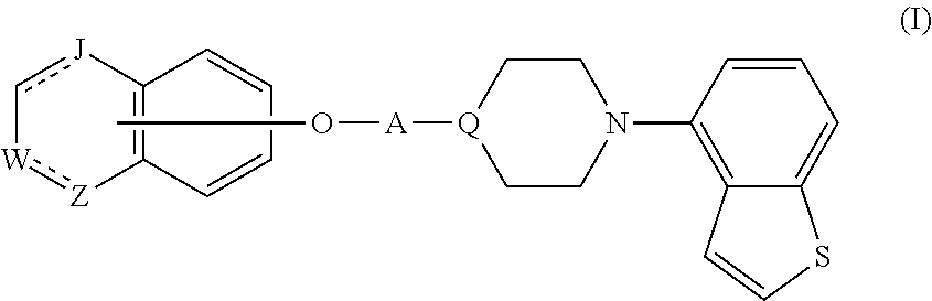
[W]1:[Z]C2=C([J]c-1)C=CC=C2.CO[A][Q]1CCN(C2=C3C(=CC=C2)SC=C3)CC1
